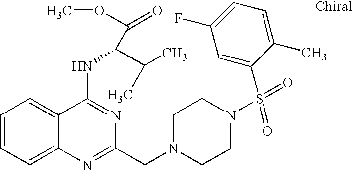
C1=CC=C2C(=C1)C(NC(C(C)C)C(OC)=O)=NC(CN1CCN(S(=O)(C3=CC(F)=CC=C3C)=O)CC1)=N2
